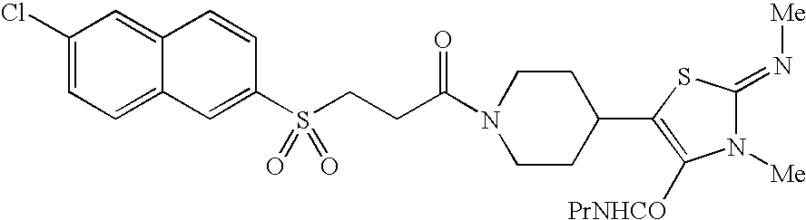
C1(Cl)=CC=C2C(=C1)C=CC(S(CCC(N1CCC(C3=C([PrNHCO])N([Me])C(=N[Me])S3)CC1)=O)(=O)=O)=C2
